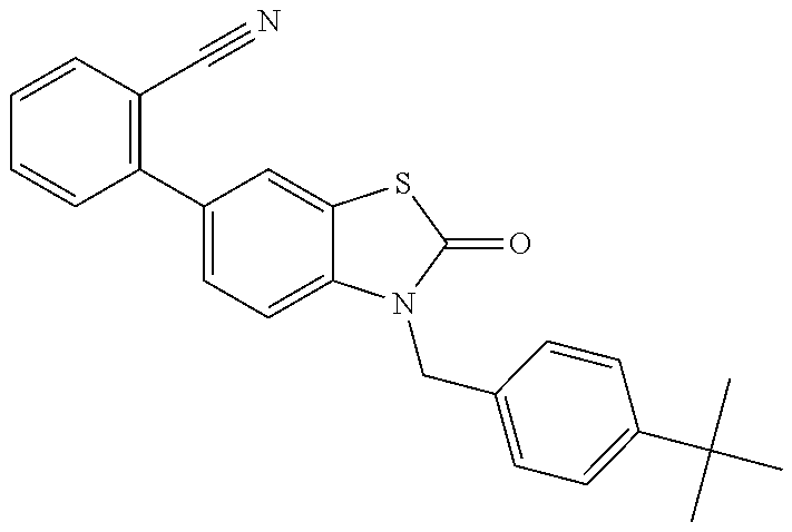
C1=CC(C2=CC=C3C(=C2)SC(=O)N3CC2=CC=C(C(C)(C)C)C=C2)=C(C#N)C=C1
